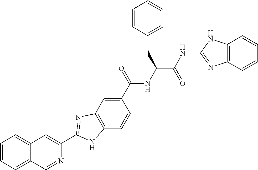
C1(C(NC(C(NC2=NC3=C(N2)C=CC=C3)=O)CC2=CC=CC=C2)=O)=CC2=C(C=C1)NC(C1=CC3=CC=CC=C3C=N1)=N2
